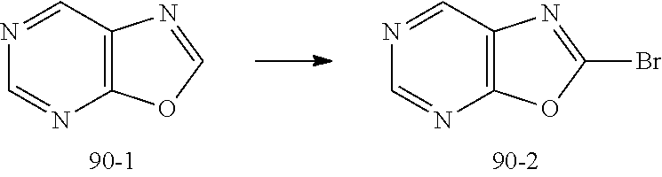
C12=C(C=NC=N1)N=CO2.C12=C(C=NC=N1)N=C(Br)O2
